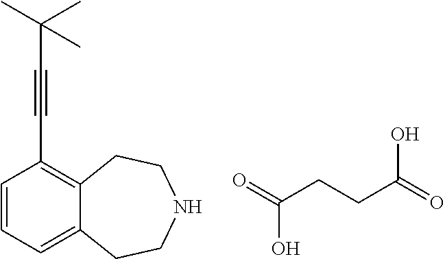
C1=CC=C2C(=C1C#CC(C)(C)C)CCNCC2.O=C(CCC(=O)O)O
